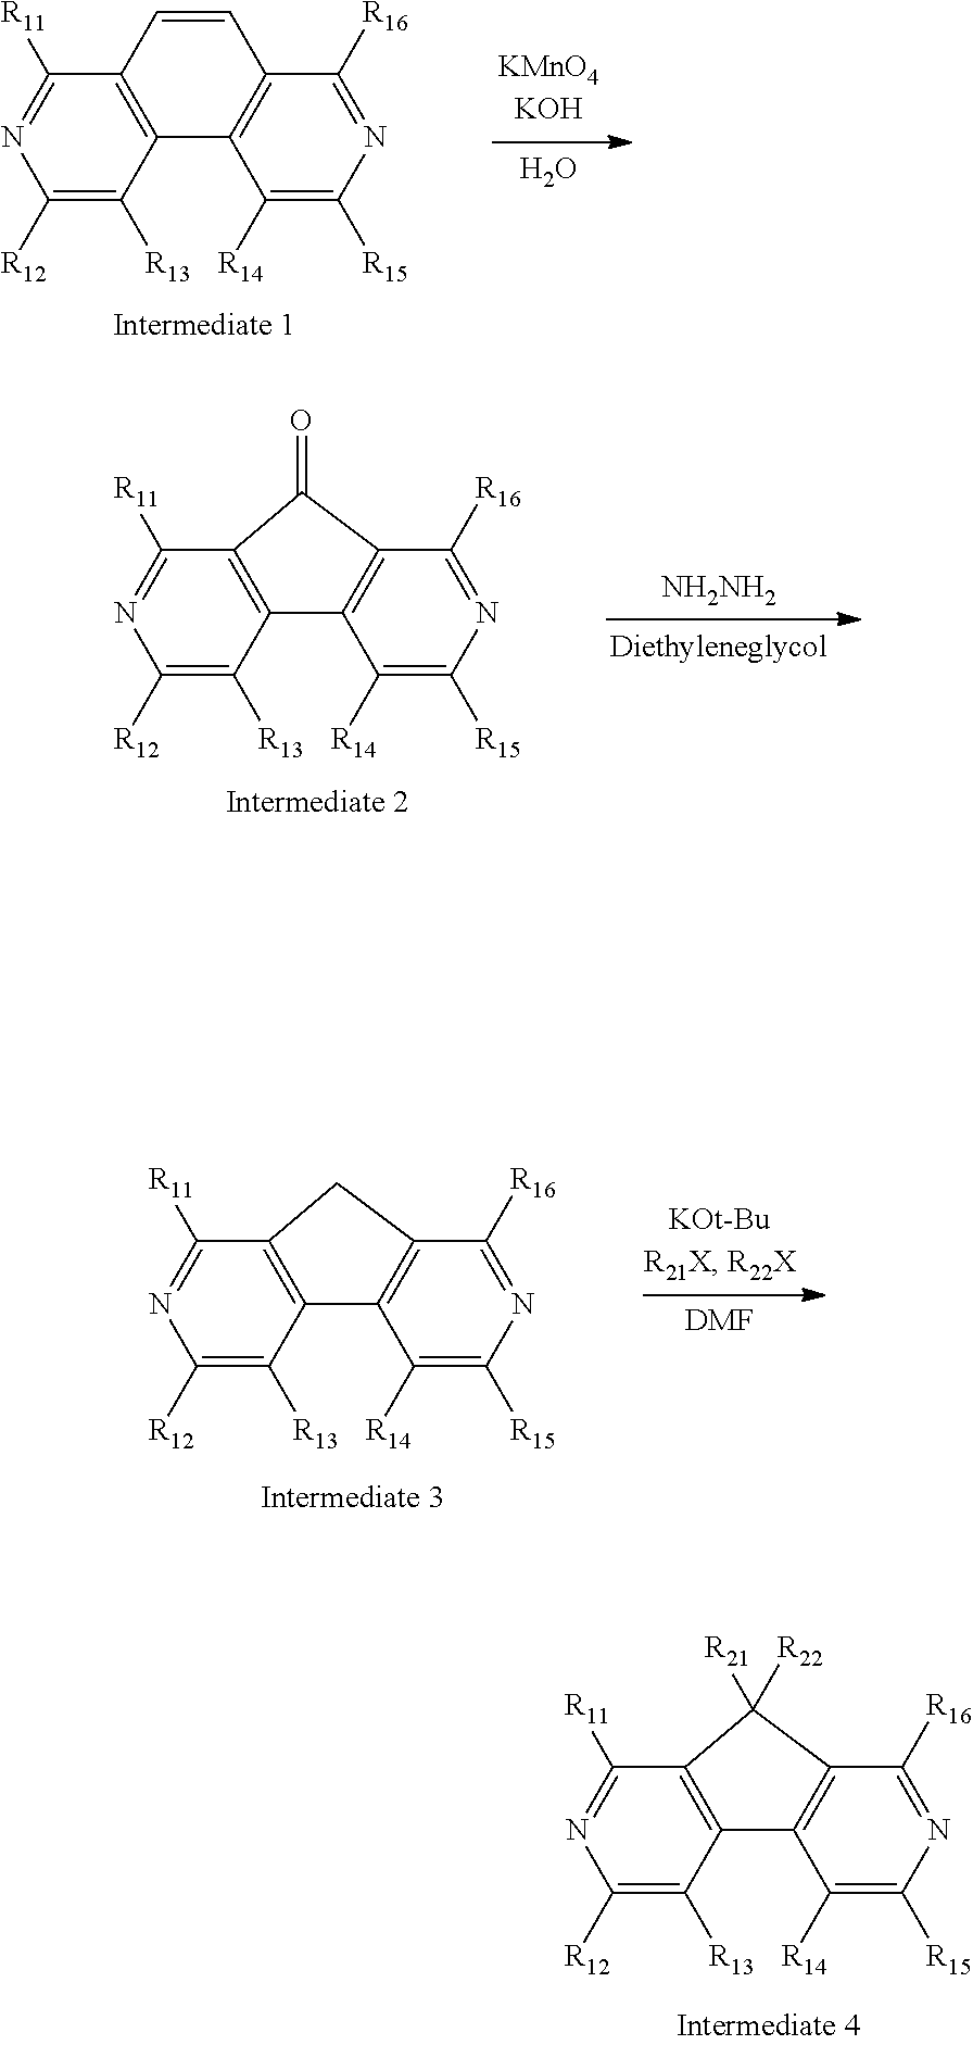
C1=CC2=C(C3=C1C([R16])=NC([R15])=C3[R14])C([R13])=C([R12])N=C2[R11].O.C1(=O)C2=C(C3=C1C([R16])=NC([R15])=C3[R14])C([R13])=C([R12])N=C2[R11].[Diethyleneglycol].[NH2NH2].C1C2=C(C3=C1C([R16])=NC([R15])=C3[R14])C([R13])=C([R12])N=C2[R11].[DMF].C1([R21])([R22])C2=C(C3=C1C([R16])=NC([R15])=C3[R14])C([R13])=C([R12])N=C2[R11]
